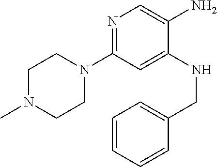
N1=C(N2CCN(C)CC2)C=C(NCC2=CC=CC=C2)C(N)=C1
